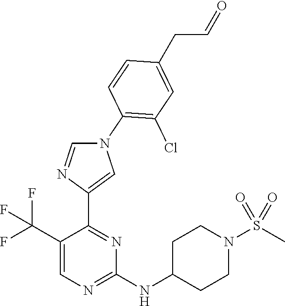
C1C(NC2=NC=C(C(F)(F)F)C(C3=CN(C4=C(Cl)C=C(CC=O)C=C4)C=N3)=N2)CCN(S(C)(=O)=O)C1
